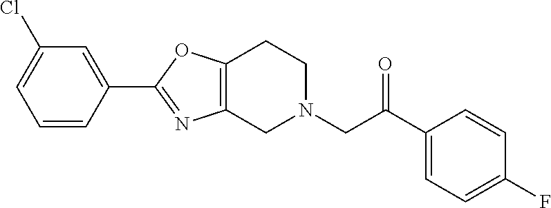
C1=CC(C2=NC3=C(O2)CCN(CC(C2=CC=C(F)C=C2)=O)C3)=CC(Cl)=C1
